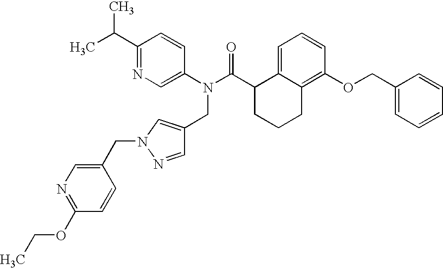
C1(C(C)C)=NC=C(N(C(C2CCCC3=C(OCC4=CC=CC=C4)C=CC=C23)=O)CC2=CN(CC3=CN=C(OCC)C=C3)N=C2)C=C1
